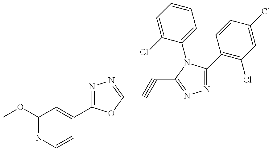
C1(OC)=NC=CC(C2=NN=C(C#CC3=NN=C(C4=C(Cl)C=C(Cl)C=C4)N3C3=CC=CC=C3Cl)O2)=C1
